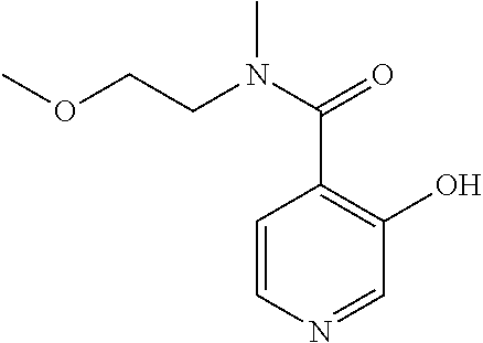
C1=CN=CC(O)=C1C(N(CCOC)C)=O
